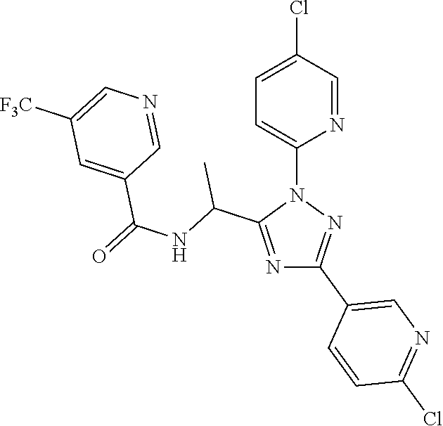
N1=C(C(NC(=O)C2=CC([F3C])=CN=C2)C)N(C2=CC=C(Cl)C=N2)N=C1C1=CN=C(Cl)C=C1
